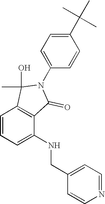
C1=CC=C(NCC2=CC=NC=C2)C2=C1C(C)(O)N(C1=CC=C(C(C)(C)C)C=C1)C2=O
